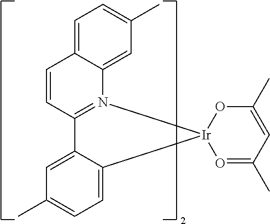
C12=CC=C(C)C=C1N1=C(C=C2)C2=CC(C)=CC=C2[Ir]12OC(C)=CC(C)=O2
